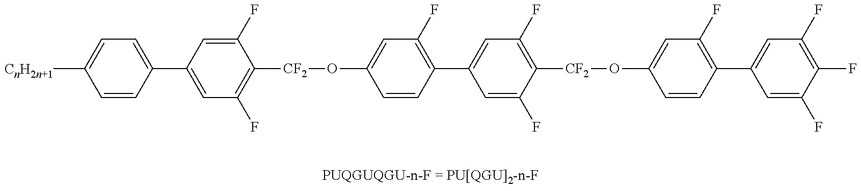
C1=CC(C2=CC(F)=C([CF2]OC3=CC(F)=C(C4=CC(F)=C([CF2]OC5=CC(F)=C(C6=CC(F)=C(F)C(F)=C6)C=C5)C(F)=C4)C=C3)C(F)=C2)=CC=C1[CnH2n+1]
